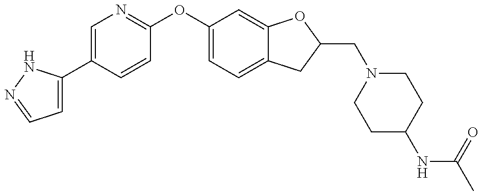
C1=C(C2=CN=C(OC3=CC=C4C(=C3)OC(CN3CCC(NC(C)=O)CC3)C4)C=C2)NN=C1
